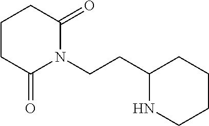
C1(CCN2C(=O)CCCC2=O)NCCCC1
